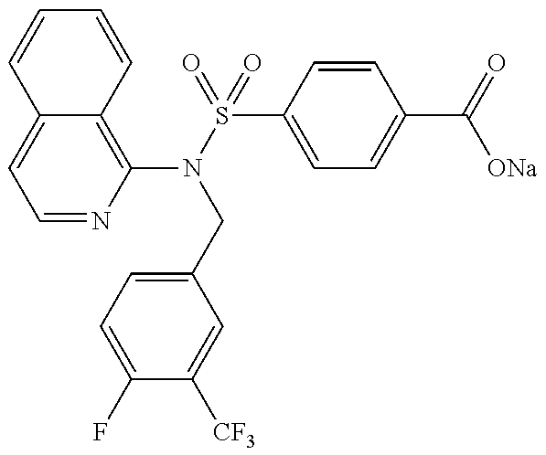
C1=NC(N(S(=O)(=O)C2=CC=C(C(=O)[ONa])C=C2)CC2=CC=C(F)C([CF3])=C2)=C2C(=C1)C=CC=C2
